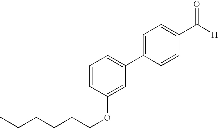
C1=CC(C([H])=O)=CC=C1C1=CC=CC(OCCCCCC)=C1
